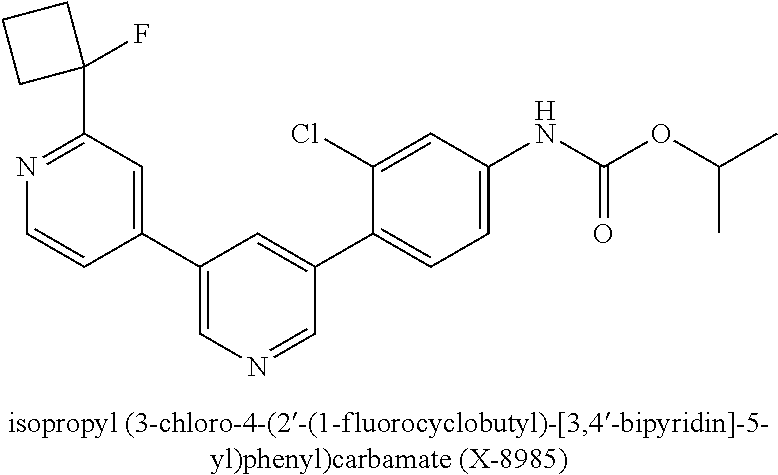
C1(C2=CN=CC(C3=CC=C(NC(OC(C)C)=O)C=C3Cl)=C2)=CC(C2(F)CCC2)=NC=C1
